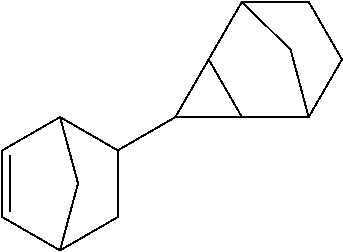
C1=CC2C(C3C4C5CCC(C34)C5)CC1C2
